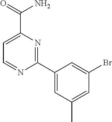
C1(C2=CC(C)=CC(Br)=C2)=NC(C(=O)N)=CC=N1
